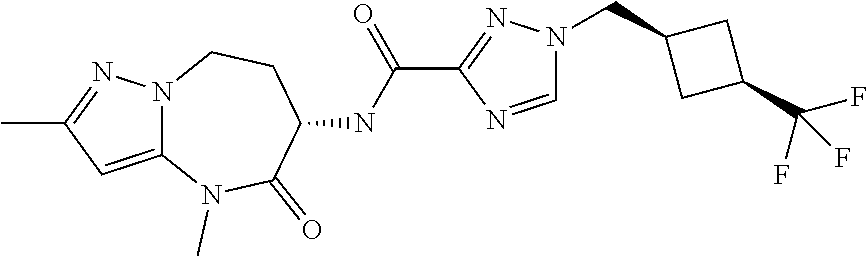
C12=CC(C)=NN1CCC(NC(C1=NN(CC3CC(C(F)(F)F)C3)C=N1)=O)C(=O)N2C
